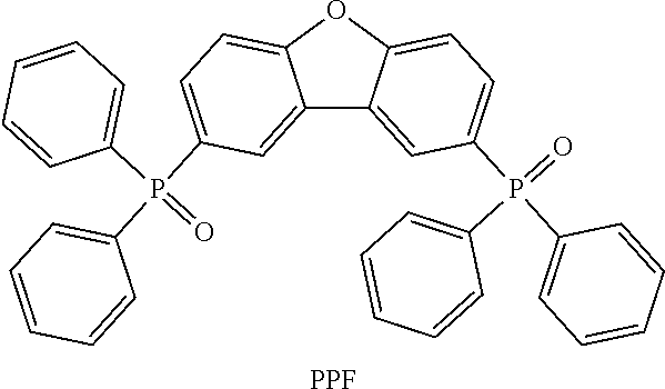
C12=CC(P(C3=CC=CC=C3)(C3=CC=CC=C3)=O)=CC=C1OC1=CC=C(P(C3=CC=CC=C3)(=O)C3=CC=CC=C3)C=C21.[PPF]
